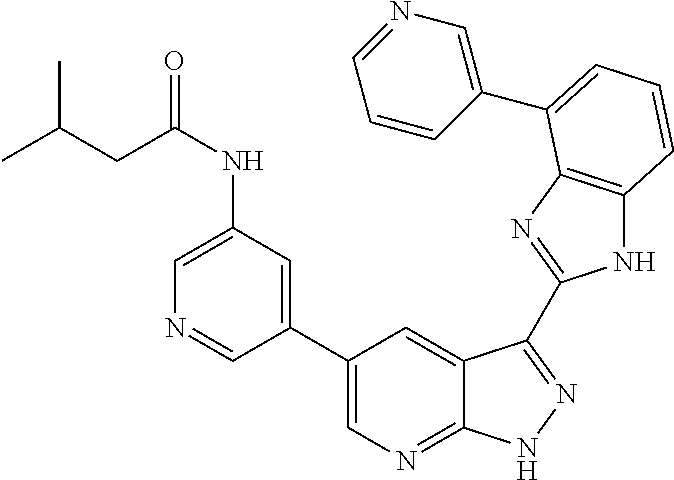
C1(C2=CN=C3C(=C2)C(C2=NC4=C(N2)C=CC=C4C2=CN=CC=C2)=NN3)=CC(NC(CC(C)C)=O)=CN=C1
